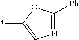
C1(*)=CN=C([Ph])O1
